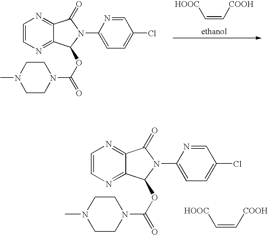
C1=CN=C2C(=N1)C(=O)N(C1=CC=C(Cl)C=N1)C2OC(=O)N1CCN(C)CC1.C(=C[COOH])[HOOC].C1=CN=C2C(=N1)C(=O)N(C1=CC=C(Cl)C=N1)C2OC(=O)N1CCN(C)CC1.[HOOC]C=C[COOH]
